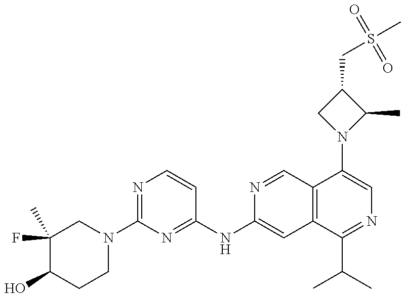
C1(F)(C)C(O)CCN(C2=NC=CC(NC3=CC4=C(C=N3)C(N3C(C)C(CS(C)(=O)=O)C3)=CN=C4C(C)C)=N2)C1
